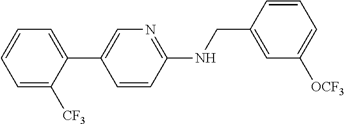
C1=C(C2=CN=C(NCC3=CC([OCF3])=CC=C3)C=C2)C([CF3])=CC=C1
